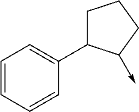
C1(C2=CC=CC=C2)CCCC1->C
